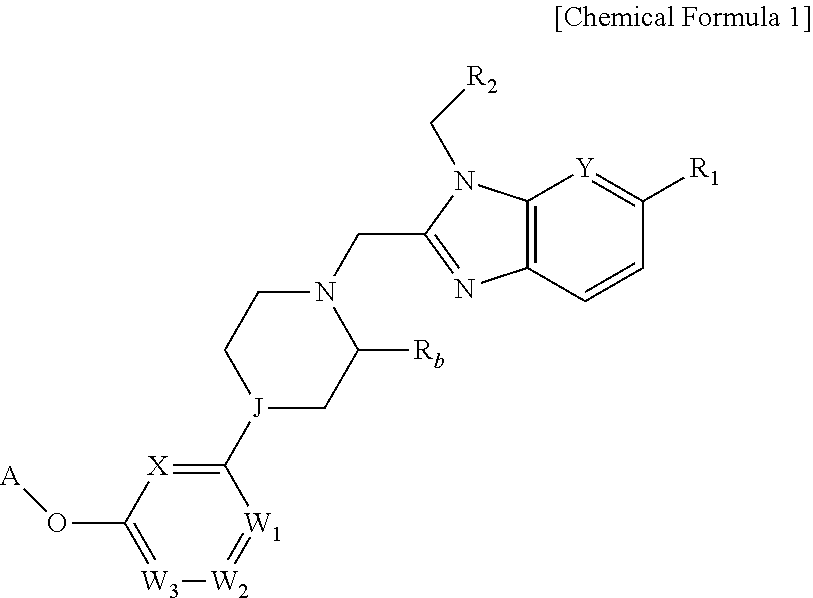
C1(O[A])=[W3][W2]=[W1]C([J]2CC([Rb])N(CC3=NC4=C(N3C[R2])[Y]=C([R1])C=C4)CC2)=[X]1
